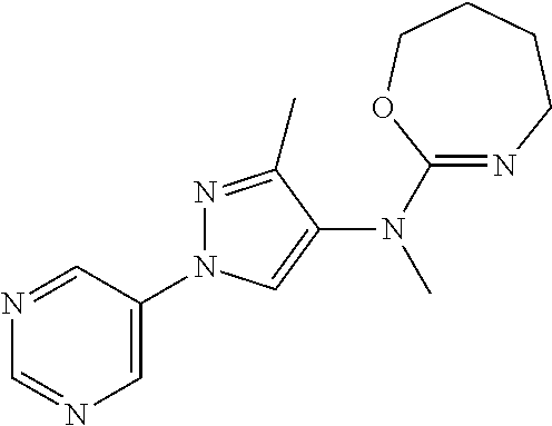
N1=CC(N2N=C(C)C(N(C)C3=NCCCCO3)=C2)=CN=C1
